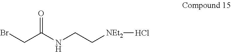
BrCC(NCC[NEt2]Cl)=O
